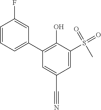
C1=C(S(=O)(=O)C)C(O)=C(C2=CC=CC(F)=C2)C=C1C#N
